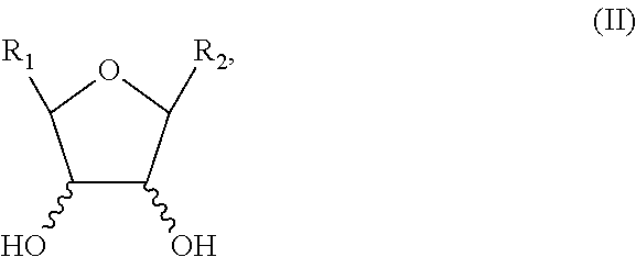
C1(O)C(O)C([R2])OC1[R1]
